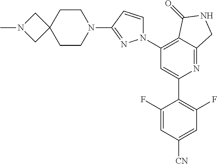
C1(N2C=CC(N3CCC4(CC3)CN(C)C4)=N2)=C2C(=NC(C3=C(F)C=C([CN])C=C3F)=C1)CNC2=O
